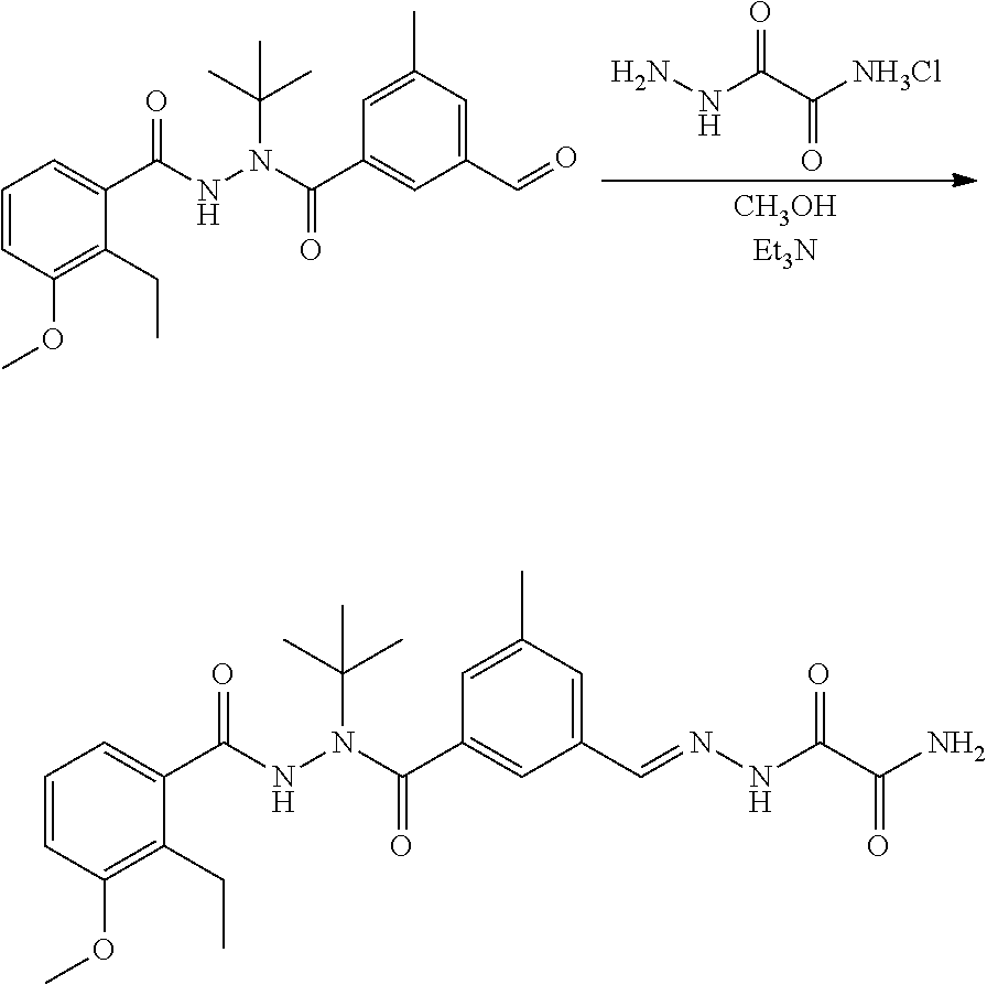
C1=CC(OC)=C(CC)C(C(NN(C(C)(C)C)C(C2=CC(C=NNC(C(N)=O)=O)=CC(C)=C2)=O)=O)=C1.C1=CC(OC)=C(CC)C(C(NN(C(C)(C)C)C(C2=CC(C=O)=CC(C)=C2)=O)=O)=C1.C(=O)(NN)C([NH3Cl])=O
